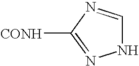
N1C=NC([CONH])=N1
